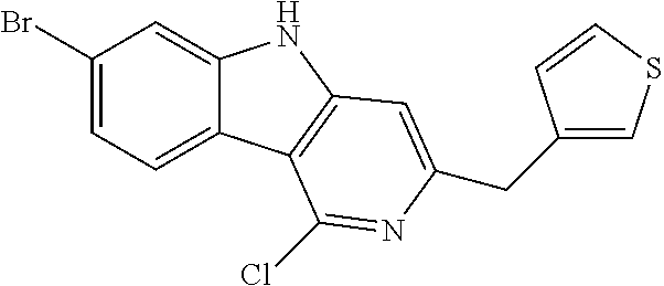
C1(Br)=CC=C2C(=C1)NC1=C2C(Cl)=NC(CC2=CSC=C2)=C1
